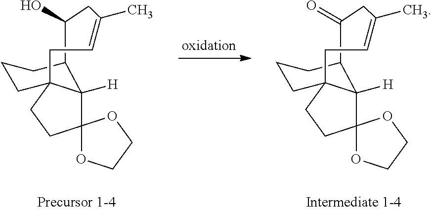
C1=C(C)CC(O)C2C3([H])C4(OCCO4)CCC3(CCC2)C1.C1=C(C)CC(=O)C2C3([H])C4(OCCO4)CCC3(CCC2)C1
